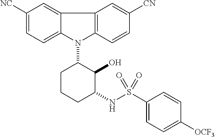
N1(C2CCCC(NS(C3=CC=C([OCF3])C=C3)(=O)=O)C2O)C2=C(C3=CC([NC])=CC=C13)C=C([CN])C=C2
